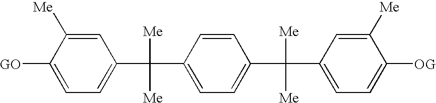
C1=C([Me])C([GO])=CC=C1C(C1=CC=C(C(C2=CC=C([OG])C([Me])=C2)([Me])[Me])C=C1)([Me])[Me]
